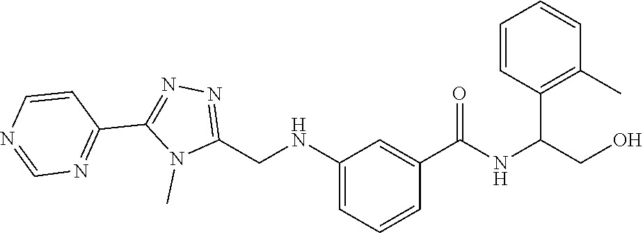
N1=C(CNC2=CC=CC(C(=O)NC(CO)C3=C(C)C=CC=C3)=C2)N(C)C(C2=NC=NC=C2)=N1
